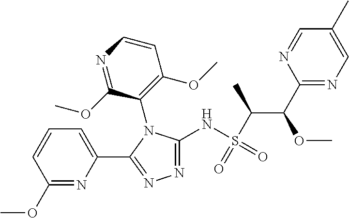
C1(NS(C(C(C2=NC=C(C)C=N2)OC)C)(=O)=O)=NN=C(C2=CC=CC(OC)=N2)N1C1=C(OC)C=CN=C1OC
